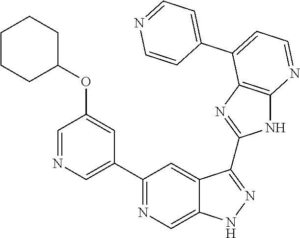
C1(C2=NC=C3C(=C2)C(C2=NC4=C(N2)N=CC=C4C2=CC=NC=C2)=NN3)=CN=CC(OC2CCCCC2)=C1
